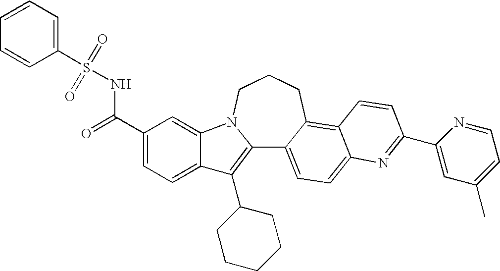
C12=C(C3CCCCC3)C3=CC=C(C(=O)NS(C4=CC=CC=C4)(=O)=O)C=C3N1CCCC1=C3C(=CC=C21)N=C(C1=CC(C)=CC=N1)C=C3
